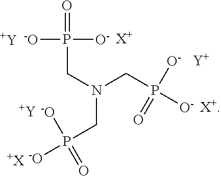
C(N(CP([O-])(=O)[O-])CP([-O])(=O)[-O])P(=O)([-O])[O-].[X+].[X+].[Y].[Y].[Y].[+X]
